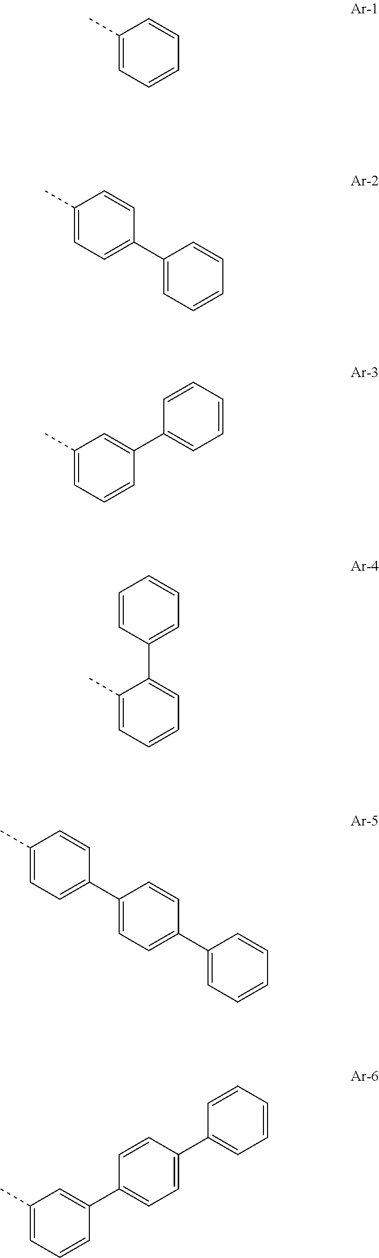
C1(C)=CC=CC=C1.C1(C)=CC=C(C2=CC=CC=C2)C=C1.C1(C)=CC=CC(C2=CC=CC=C2)=C1.C1(C)=CC=CC=C1C1=CC=CC=C1.C1(C)=CC=C(C2=CC=C(C3=CC=CC=C3)C=C2)C=C1.C1(C)=CC=CC(C2=CC=C(C3=CC=CC=C3)C=C2)=C1
